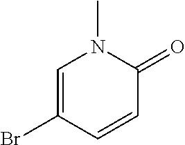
C1=C(Br)C=CC(=O)N1C
